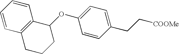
C1(CC[COOMe])=CC=C(OC2C3=C(CCC2)C=CC=C3)C=C1
